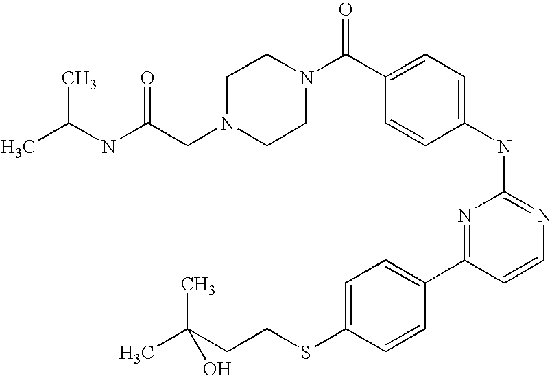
N1(CC(NC(C)C)=O)CCN(C(C2=CC=C(NC3=NC=CC(C4=CC=C(SCCC(C)(C)O)C=C4)=N3)C=C2)=O)CC1
